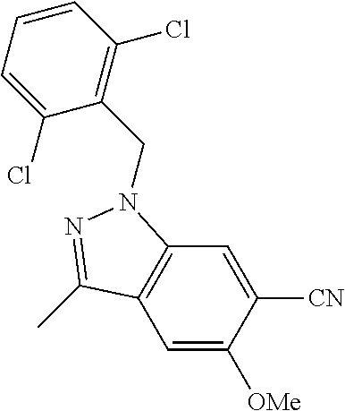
C1=C([OMe])C([CN])=CC2=C1C(C)=NN2CC1=C(Cl)C=CC=C1Cl
